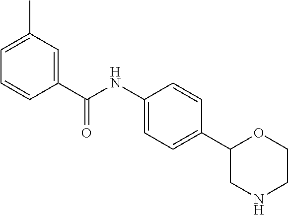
C1(C(NC2=CC=C(C3CNCCO3)C=C2)=O)=CC(C)=CC=C1
